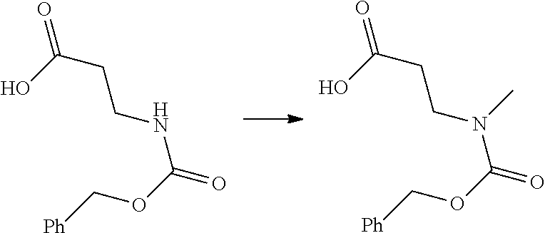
OC(CCNC(OC[Ph])=O)=O.OC(CCN(C(OC[Ph])=O)C)=O
